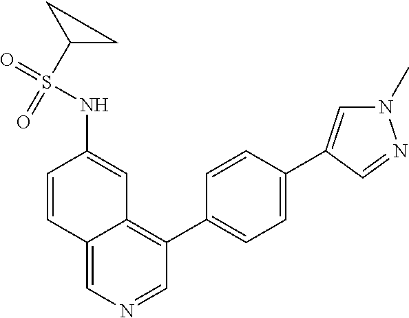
C1=NC=C2C(=C1C1=CC=C(C3=CN(C)N=C3)C=C1)C=C(NS(=O)(=O)C1CC1)C=C2
